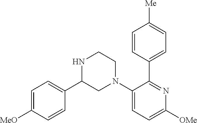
N1CCN(C2=CC=C([OMe])N=C2C2=CC=C([Me])C=C2)CC1C1=CC=C([MeO])C=C1
